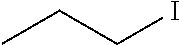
CCCI
